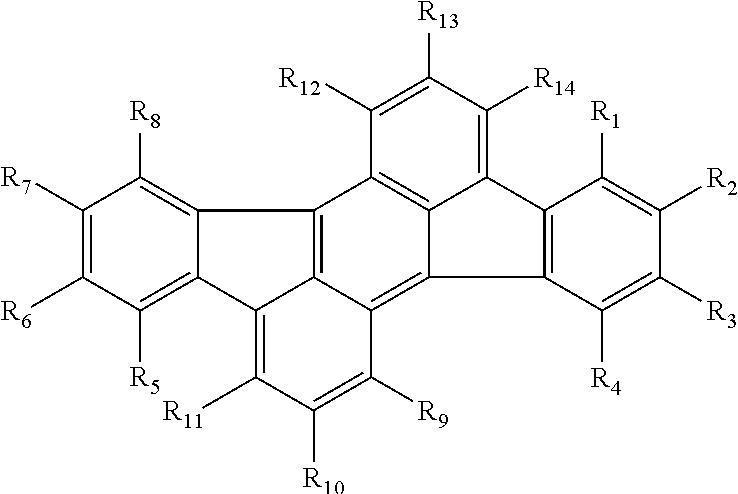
C12=C([R8])C([R7])=C([R6])C([R5])=C1C1=C([R11])C([R10])=C([R9])C3=C4C5=C(C2=C13)C([R12])=C([R13])C([R14])=C5C1=C4C([R4])=C([R3])C([R2])=C1[R1]
